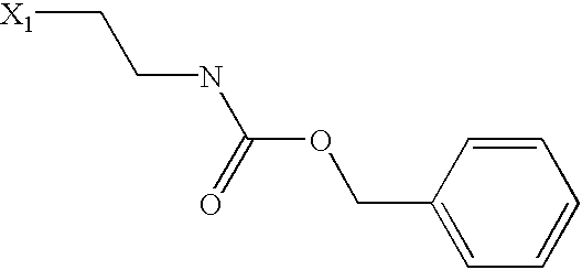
[X1]CCNC(OCC1=CC=CC=C1)=O
